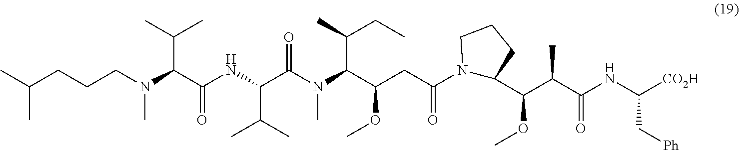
N1(C(CC(OC)C(N(C)C(C(NC(C(N(C)CCCC(C)C)C(C)C)=O)C(C)C)=O)C(C)CC)=O)C(C(C(C(NC([CO2H])C[Ph])=O)C)OC)CCC1
